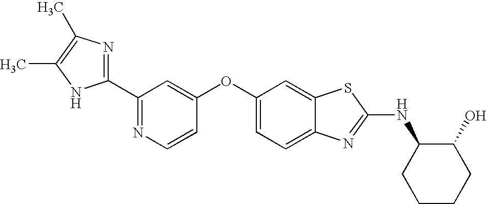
N1=C(C2=NC(C)=C(C)N2)C=C(OC2=CC=C3C(=C2)SC(NC2CCCCC2O)=N3)C=C1
